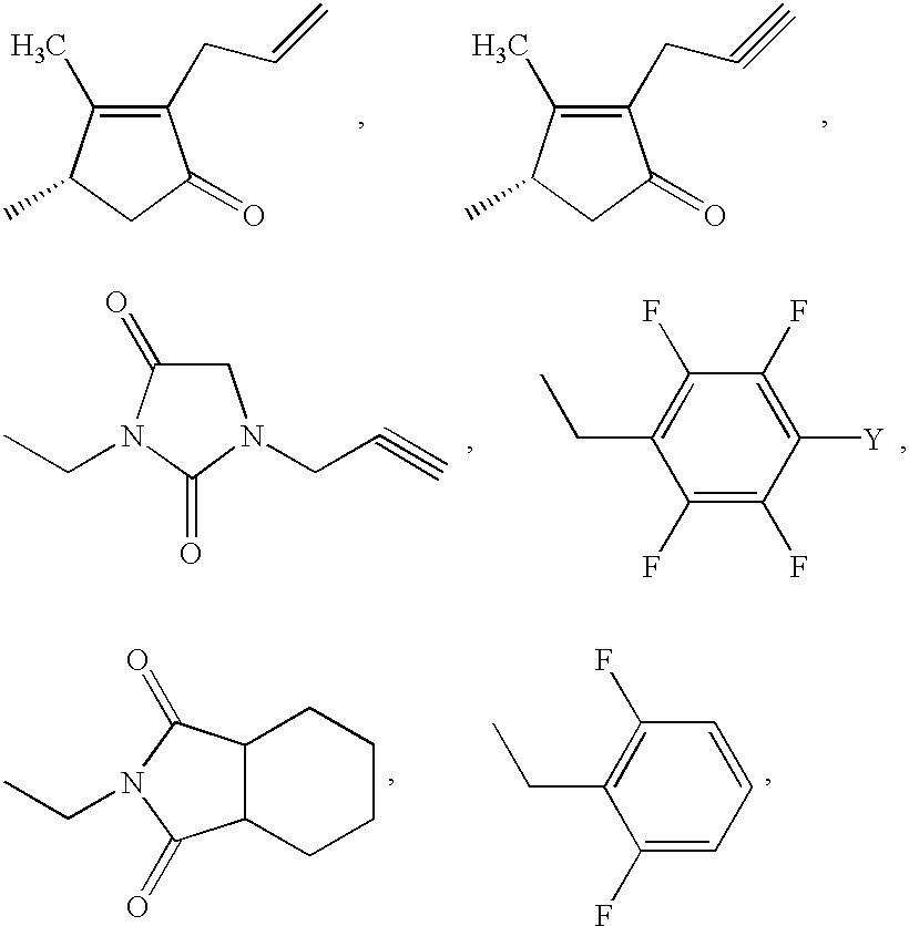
C1(CC=C)=C(C)C(C)CC1=O.C1(CC#C)=C(C)C(C)CC1=O.C1C(=O)N(CC)C(=O)N1CC#C.C1(F)=C(F)C([Y])=C(F)C(F)=C1CC.C12C(CCCC1)C(=O)N(CC)C2=O.C1(F)=CC=CC(F)=C1CC
